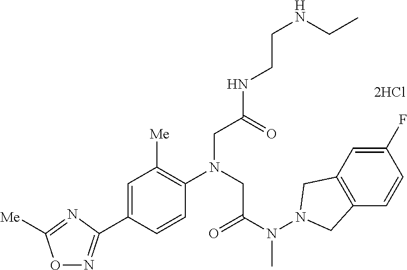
N1=C(C2=CC([Me])=C(N(CC(N(N3CC4=C(C3)C=C(F)C=C4)C)=O)CC(NCCNCC)=O)C=C2)N=C([Me])O1
